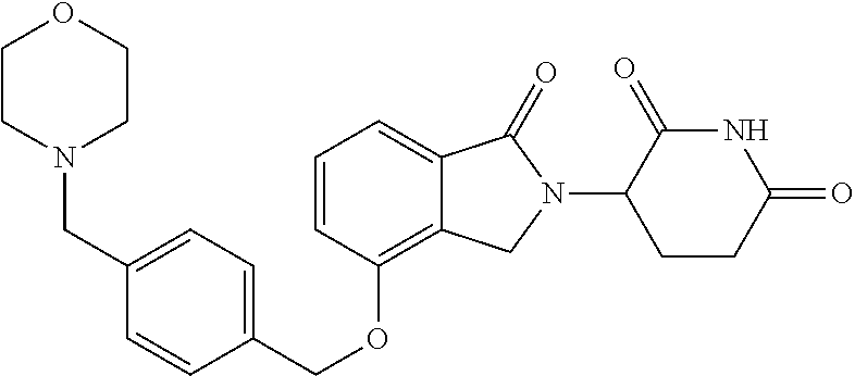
C1=CC=C2C(=C1OCC1=CC=C(CN3CCOCC3)C=C1)CN(C1CCC(=O)NC1=O)C2=O
